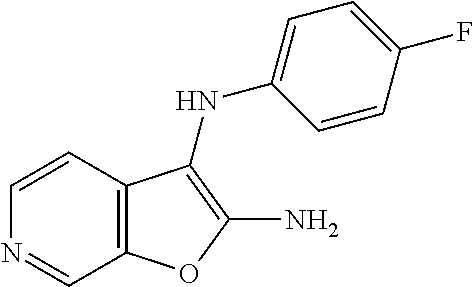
C1=CC2=C(C=N1)OC(N)=C2NC1=CC=C(F)C=C1
